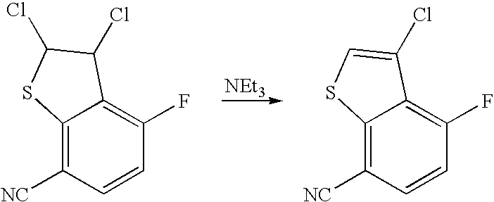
C12=C([NC])C=CC(F)=C1C(Cl)C(Cl)S2.[NEt3].C12=C([NC])C=CC(F)=C1C(Cl)=CS2
